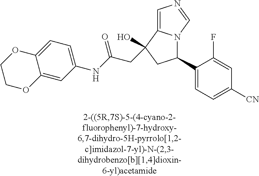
C1(C2=CC=C([CN])C=C2F)N2C(=CN=C2)C(O)(CC(NC2=CC=C3C(=C2)OCCO3)=O)C1
